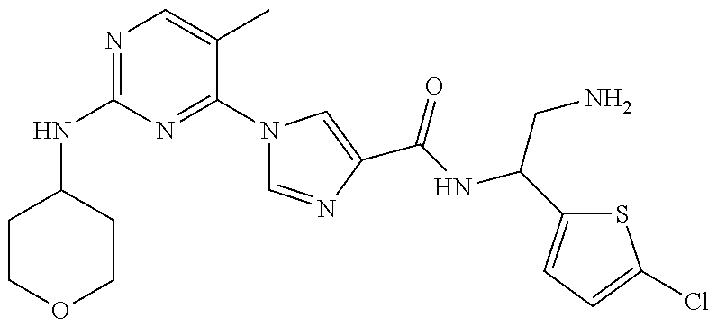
N(C1=NC=C(C)C(N2C=NC(C(=O)NC(CN)C3=CC=C(Cl)S3)=C2)=N1)C1CCOCC1
